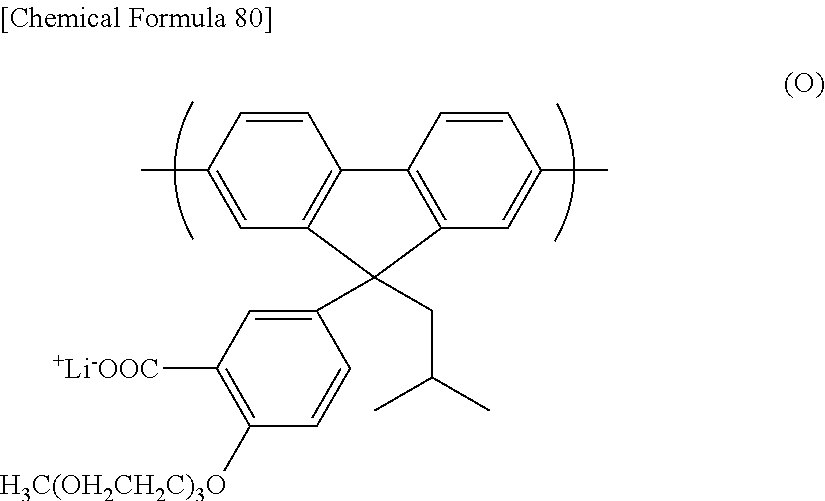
C1=C(C)C=CC2=C1C(C1=CC([+Li-OOC])=C([H3C(OH2CH2C)3O])C=C1)(CC(C)C)C1=C2C=CC(C)=C1
